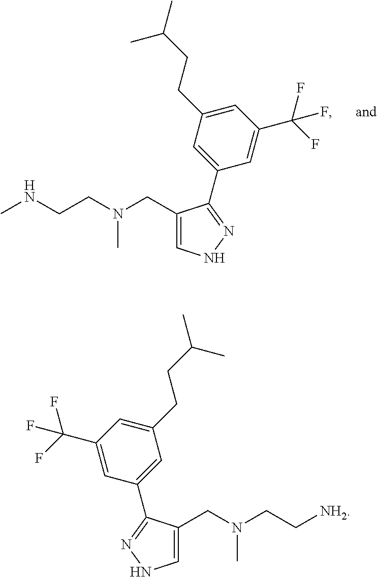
C1(CN(CCNC)C)=CNN=C1C1=CC(CCC(C)C)=CC(C(F)(F)F)=C1.C1(CN(CC[NH2])C)=CNN=C1C1=CC(CCC(C)C)=CC(C(F)(F)F)=C1
